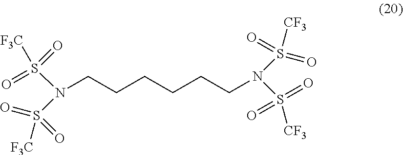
N(CCCCCCN(S(=O)(=O)[CF3])S([CF3])(=O)=O)(S([F3C])(=O)=O)S([F3C])(=O)=O
